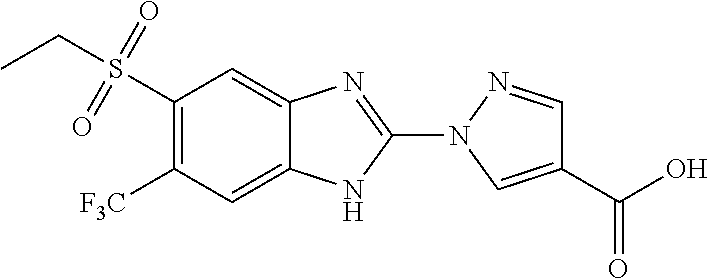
C12=CC([F3C])=C(S(CC)(=O)=O)C=C1N=C(N1C=C(C(O)=O)C=N1)N2
